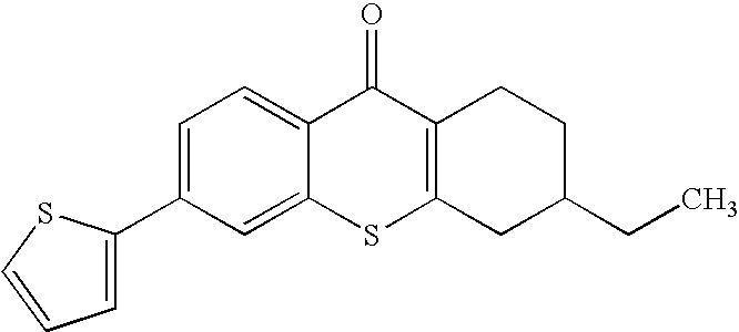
C1=C(C2=CC=CS2)C=C2C(=C1)C(=O)C1=C(S2)CC(CC)CC1
